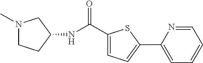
N1(C)CCC(NC(=O)C2=CC=C(C3=CC=CC=N3)S2)C1
